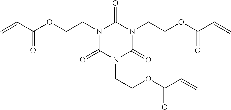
C=CC(OCCN1C(=O)N(CCOC(C=C)=O)C(=O)N(CCOC(C=C)=O)C1=O)=O
